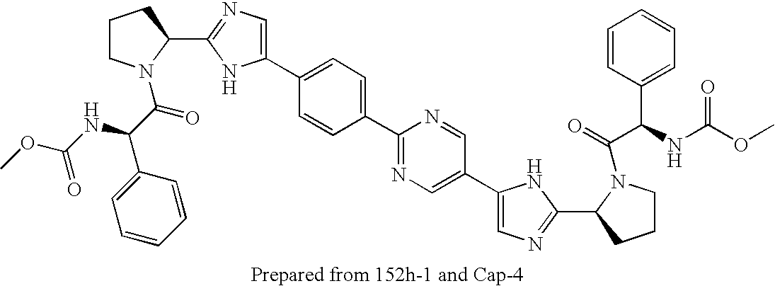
C1CN(C(C(NC(=O)OC)C2=CC=CC=C2)=O)C(C2=NC=C(C3=CC=C(C4=NC=C(C5=CN=C(C6CCCN6C(C(C6=CC=CC=C6)NC(=O)OC)=O)N5)C=N4)C=C3)N2)C1
